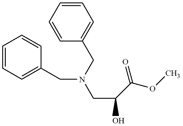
C1=CC(CN(CC(O)C(=O)OC)CC2=CC=CC=C2)=CC=C1
